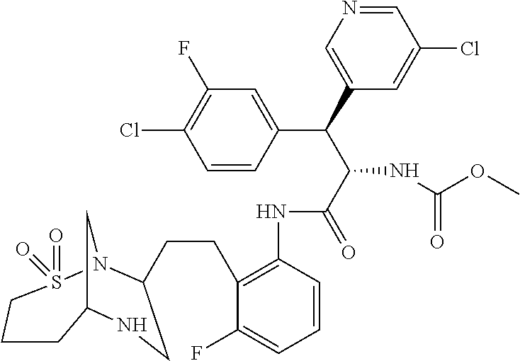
C12CN(S(=O)(=O)CCC1)C(CCC1=C(NC(C(C(C3=CN=CC(Cl)=C3)C3=CC(F)=C(Cl)C=C3)NC(OC)=O)=O)C=CC=C1F)CN2
